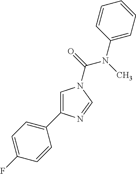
C1=C(C2=CC=C(F)C=C2)N=CN1C(=O)N(C)C1=CC=CC=C1
